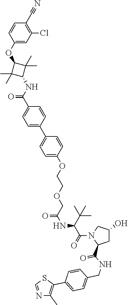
C1(OC2C(C)(C)C(NC(C3=CC=C(C4=CC=C(OCCOCC(NC(C(C)(C)C)C(N5C(C(NCC6=CC=C(C7=C(C)N=CS7)C=C6)=O)CC(O)C5)=O)=O)C=C4)C=C3)=O)C2(C)C)=CC(Cl)=C(C#N)C=C1
